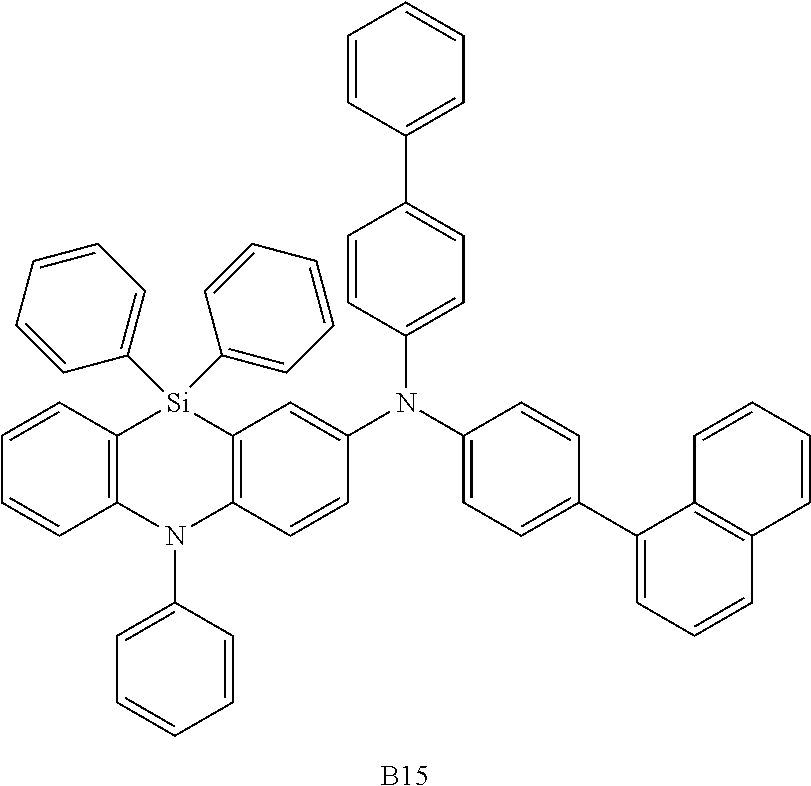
C1=CC2=C(C=C1)N(C1=CC=CC=C1)C1=C([Si]2(C2=CC=CC=C2)C2=CC=CC=C2)C=C(N(C2=CC=C(C3=CC=CC4=C3C=CC=C4)C=C2)C2=CC=C(C3=CC=CC=C3)C=C2)C=C1.[B15]
